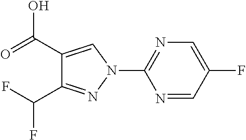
N1=CC(F)=CN=C1N1C=C(C(=O)O)C(C(F)F)=N1
